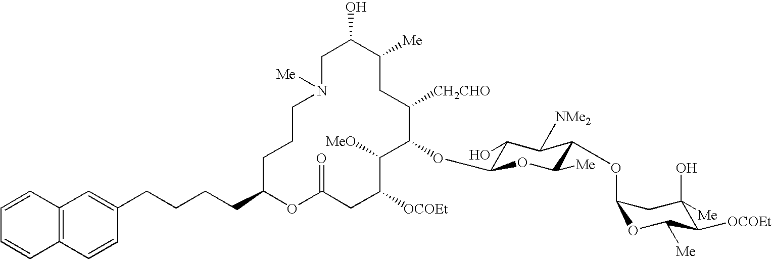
C1C(O)C([Me])CC([CH2CHO])C(OC2C(O)C([NMe2])C(OC3OC([Me])C([OCOEt])C(O)([Me])C3)C([Me])O2)C([MeO])C([OCOEt])CC(=O)OC(CCCCC2=CC3=C(C=C2)C=CC=C3)CCCN1[Me]
